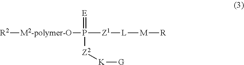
P([Z1][L][M][R])(=[E])([Z2][K][G])[M2-polymer-O][R2]
